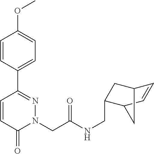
C1=CC(C2=NN(CC(NCC3CC4C=CC3C4)=O)C(=O)C=C2)=CC=C1OC
